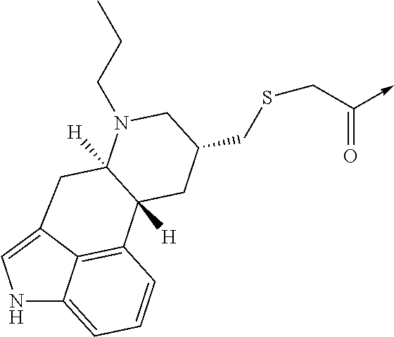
N1C2=CC=CC3=C2C(=C1)CC1([H])C3([H])CC(CSCC(=O)->C)CN1CCC
